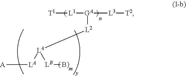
[T1][L1][GA]([L3][T2])[L2][L4]([LB]B)[LA][A]
